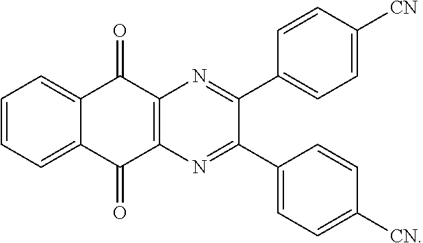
C1=CC=C2C(=C1)C(=O)C1=C(C2=O)N=C(C2=CC=C([CN])C=C2)C(C2=CC=C([CN])C=C2)=N1
